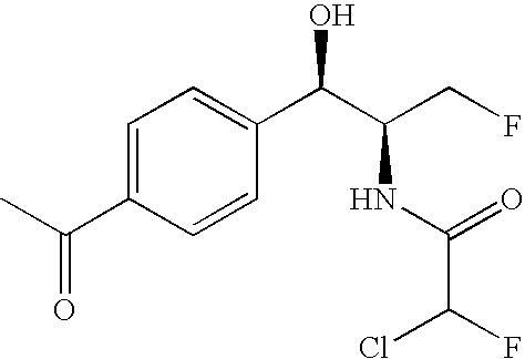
C1=C(C(C)=O)C=CC(C(C(CF)NC(=O)C(F)Cl)O)=C1
